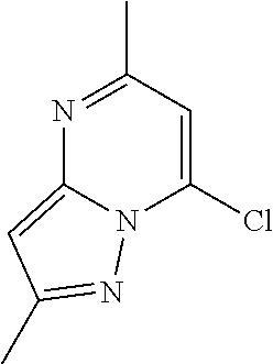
ClC1=CC(C)=NC2=CC(C)=NN12
